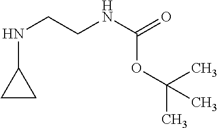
N(CCNC(=O)OC(C)(C)C)C1CC1
